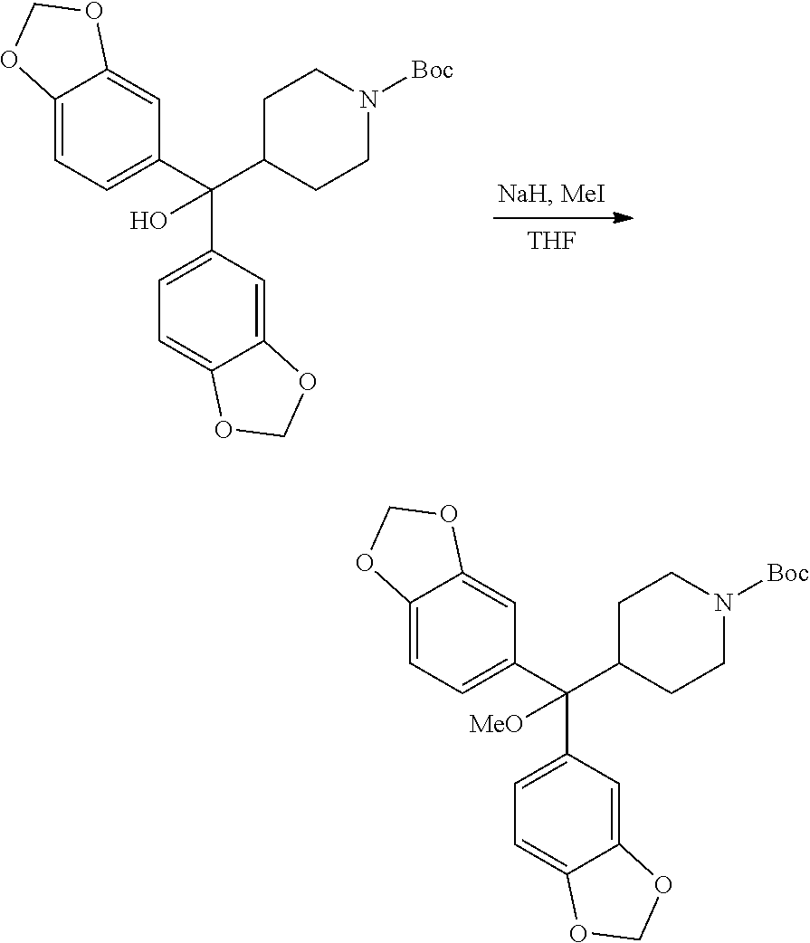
C12=CC(C(C3CCN([Boc])CC3)(C3=CC=C4C(=C3)OCO4)[MeO])=CC=C1OCO2.[THF].C12=CC(C(C3CCN([Boc])CC3)(C3=CC=C4C(=C3)OCO4)O)=CC=C1OCO2
